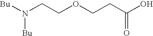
[Bu]N(CCOCCC(=O)O)[Bu]
